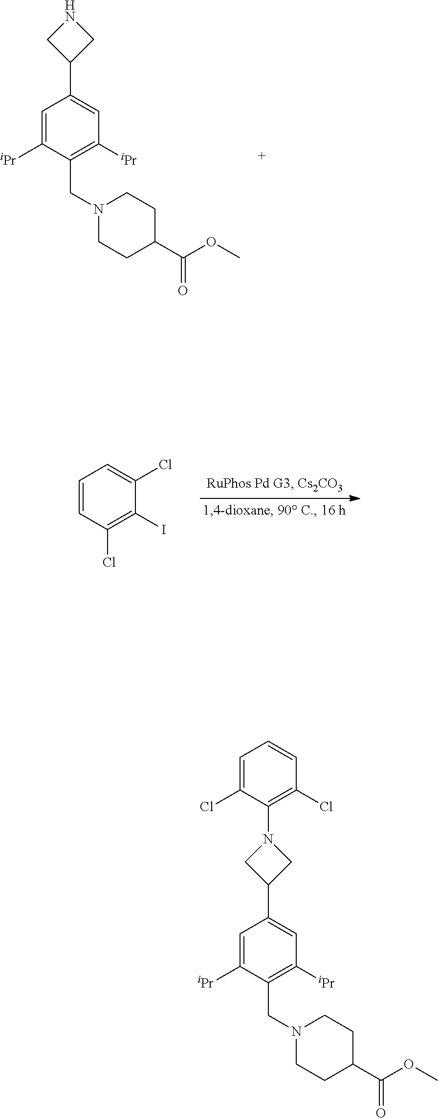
C1=C([iPr])C(CN2CCC(C(OC)=O)CC2)=C([iPr])C=C1C1CNC1.C1=CC(Cl)=C(I)C(Cl)=C1.C1=C([iPr])C(CN2CCC(C(OC)=O)CC2)=C([iPr])C=C1C1CN(C2=C(Cl)C=CC=C2Cl)C1
